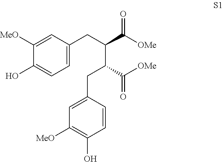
C1([MeO])=CC(CC(C(=O)[OMe])C(CC2=CC([MeO])=C(O)C=C2)C(=O)[OMe])=CC=C1O
